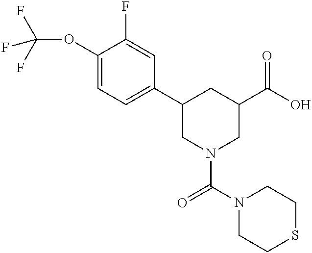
C1(OC(F)(F)F)=CC=C(C2CN(C(N3CCSCC3)=O)CC(C(O)=O)C2)C=C1F
